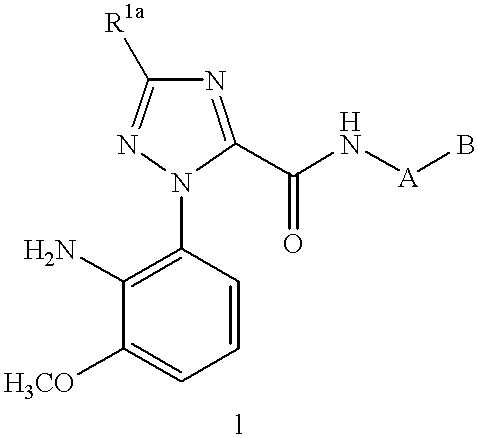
C1(N)=C(N2C(C(N[A]B)=O)=NC([R1a])=N2)C=CC=C1[H3CO]
